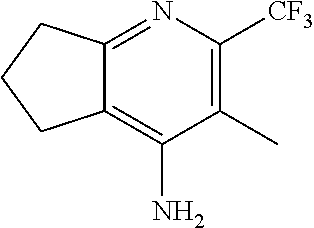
C1(C)=C([CF3])N=C2C(=C1N)CCC2
